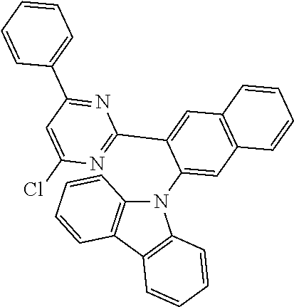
C1(C2=NC(Cl)=CC(C3=CC=CC=C3)=N2)=CC2=C(C=CC=C2)C=C1N1C2=C(C3=C1C=CC=C3)C=CC=C2
